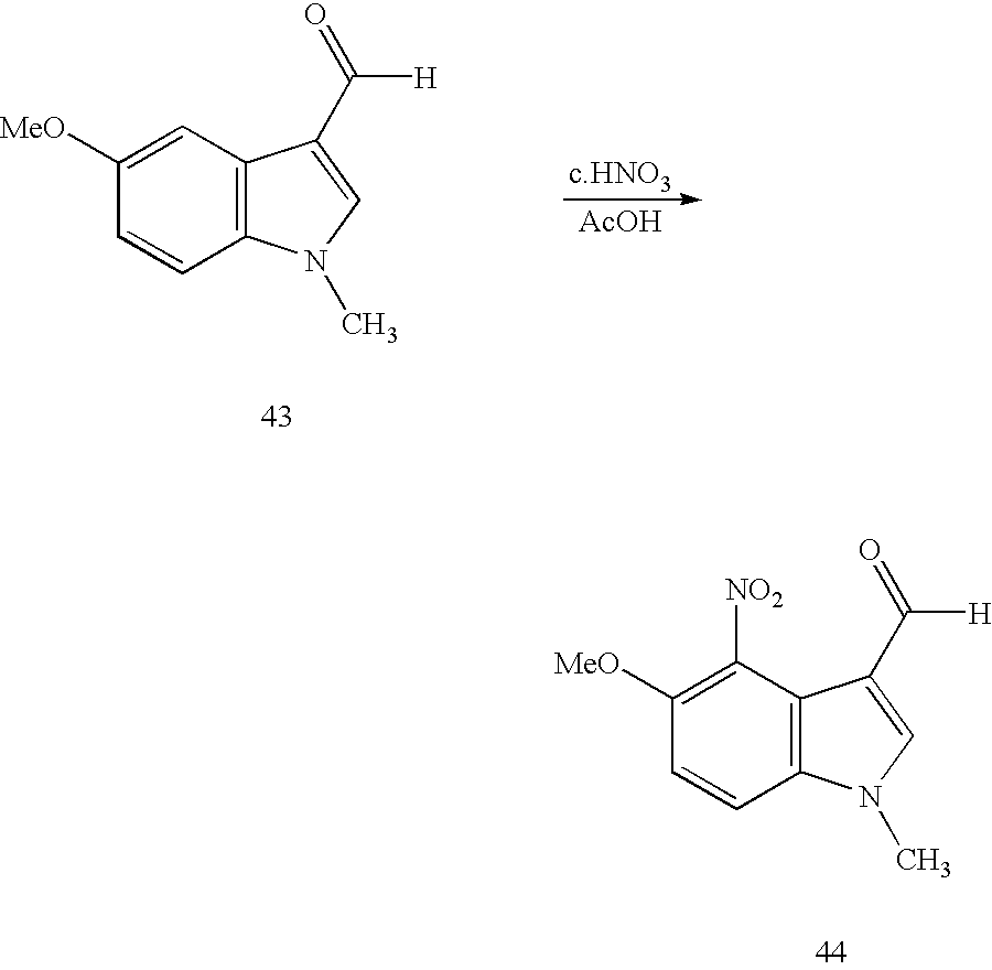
C1([NO2])=C([MeO])C=CC2=C1C(C(=O)[H])=CN2C.C1=C([MeO])C=CC2=C1C(C(=O)[H])=CN2C.[AcOH]
